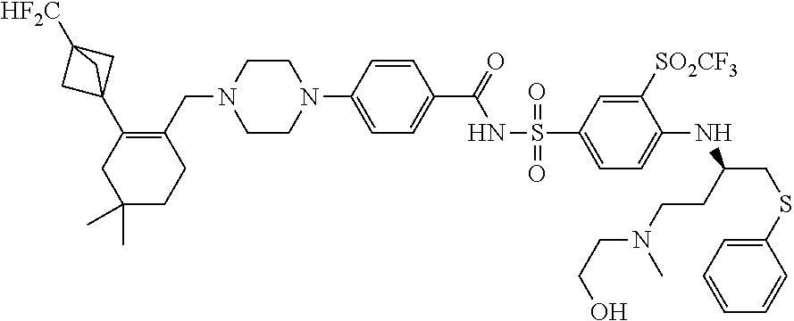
N(C)(CCC(NC1=CC=C(S(=O)(NC(C2=CC=C(N3CCN(CC4=C(C56CC([HF2C])(C5)C6)CC(C)(C)CC4)CC3)C=C2)=O)=O)C=C1[SO2CF3])CSC1=CC=CC=C1)CCO
